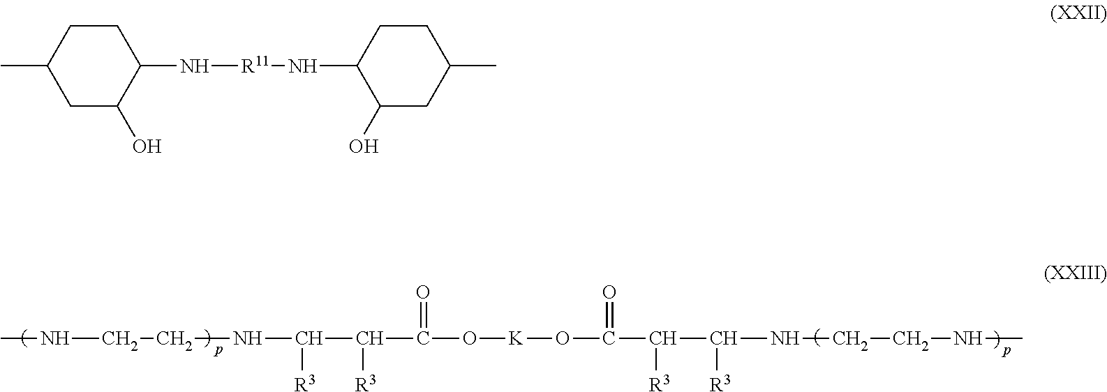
CNCCNC(C(C(O[K]OC(C(C(NCCNC)[R3])[R3])=O)=O)[R3])[R3].C1CC(C)CC(O)C1N[R11]NC1C(O)CC(C)CC1
